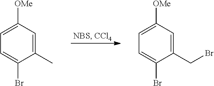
C1(C)=CC([OMe])=CC=C1Br.C1(CBr)=CC([OMe])=CC=C1Br
